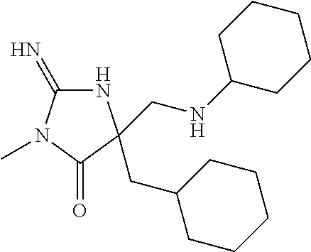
N1C(=N)N(C)C(=O)C1(CNC1CCCCC1)CC1CCCCC1
